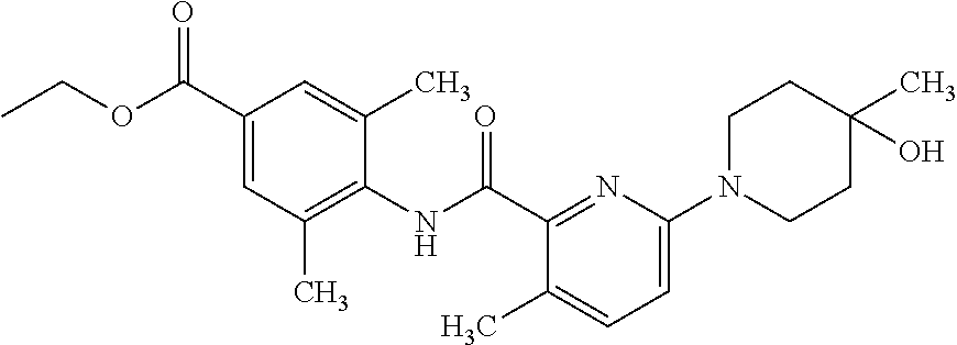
C1(C(OCC)=O)=CC(C)=C(NC(C2=NC(N3CCC(C)(O)CC3)=CC=C2C)=O)C(C)=C1
